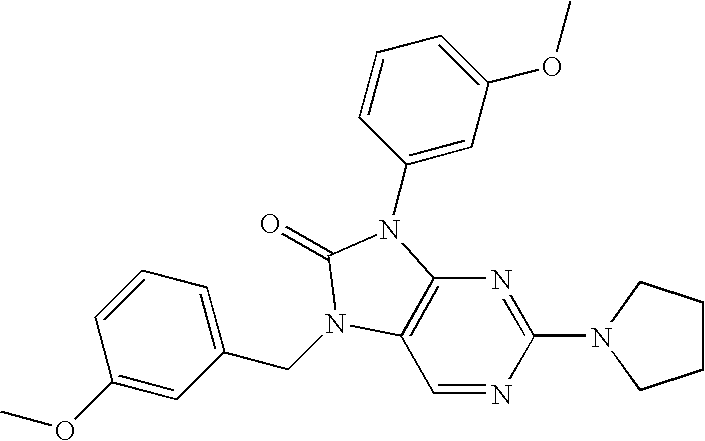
C1=NC(N2CCCC2)=NC2=C1N(CC1=CC=CC(OC)=C1)C(=O)N2C1=CC(OC)=CC=C1
